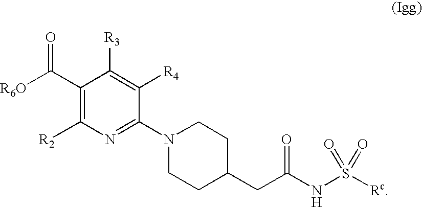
C1(C([R6O])=O)=C([R2])N=C(N2CCC(CC(NS([Rc])(=O)=O)=O)CC2)C([R4])=C1[R3]
